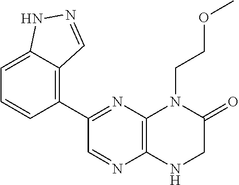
C1=C2C(=C(C3=NC4=C(N=C3)NCC(=O)N4CCOC)C=C1)C=NN2
